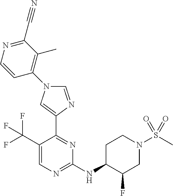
C1(NC2C(F)CN(S(C)(=O)=O)CC2)=NC=C(C(F)(F)F)C(C2=CN(C3=C(C)C(C#N)=NC=C3)C=N2)=N1
